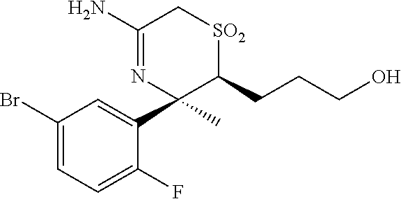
BrC1=CC=C(F)C(C2(C)N=C(N)C[SO2]C2CCCO)=C1
